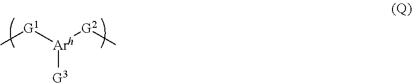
C[G1][Arh]([G2]C)[G3]
